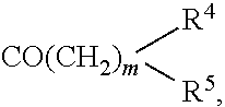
[CO(CH2)m]([R4])[R5]
